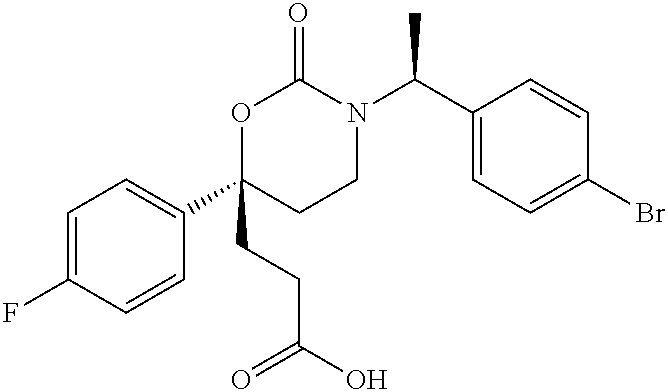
C1=C(F)C=CC(C2(CCC(O)=O)CCN(C(C3=CC=C(Br)C=C3)C)C(=O)O2)=C1
